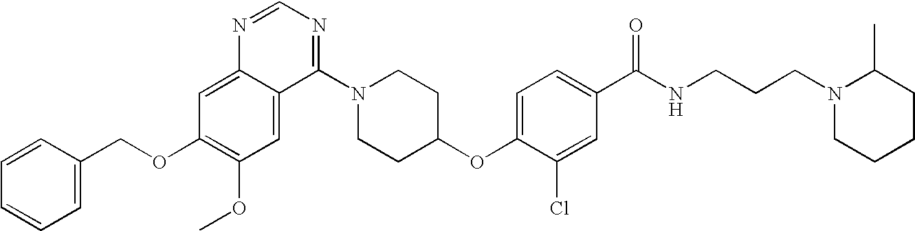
C1=C(COC2=C(OC)C=C3C(=C2)N=CN=C3N2CCC(OC3=CC=C(C(NCCCN4CCCCC4C)=O)C=C3Cl)CC2)C=CC=C1
